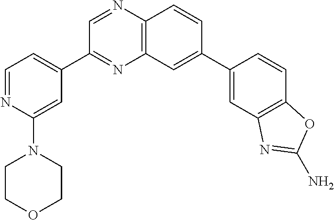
C1=C(C2=CC3=C(N=CC(C4=CC=NC(N5CCOCC5)=C4)=N3)C=C2)C=CC2=C1N=C(N)O2
